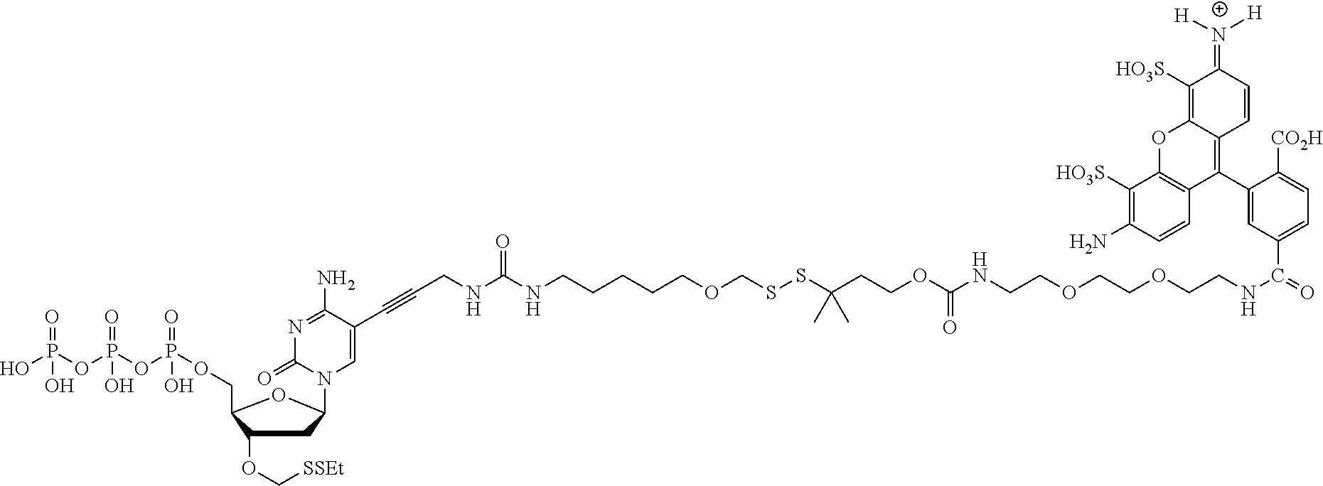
N1=C(N)C(C#CCNC(NCCCCCOCSSC(CCOC(=O)NCCOCCOCCNC(=O)C2=CC=C([CO2H])C(C3=C4C(=C([HO3S])C(=[N+]([H])[H])C=C4)OC4=C3C=CC(N)=C4[HO3S])=C2)(C)C)=O)=CN(C2CC(OC[SSEt])C(COP(=O)(OP(=O)(OP(O)(=O)O)O)O)O2)C1=O
